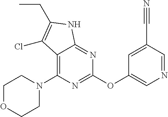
C1=C(C#N)C=NC=C1OC1=NC(N2CCOCC2)=C2C(=N1)NC(CC)=C2Cl
